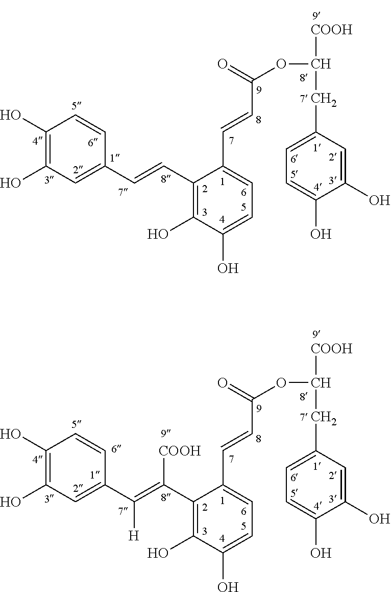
C1(O)=C(O)C=C(C=CC2=C(O)C(O)=CC=C2C=CC(OC([COOH])CC2=CC=C(O)C(O)=C2)=O)C=C1.C1(O)=C(O)C=C(C(=C(C2=C(O)C(O)=CC=C2C=CC(OC([COOH])CC2=CC=C(O)C(O)=C2)=O)[COOH])[H])C=C1
